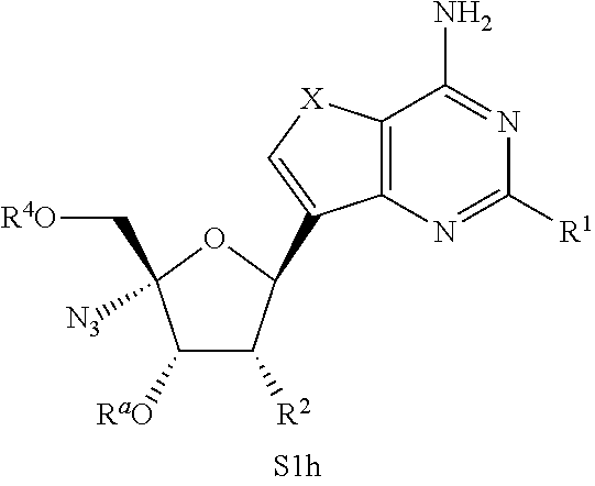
C1([RaO])C([R2])C(C2=C[X]C3=C2N=C([R1])N=C3N)OC1(C[R4O])[N3]
